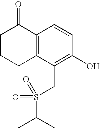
C1CCC2=C(C1=O)C=CC(O)=C2CS(C(C)C)(=O)=O
